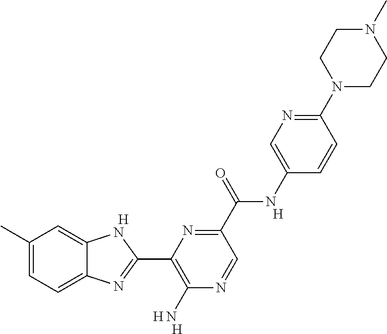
[H].C1(C)=CC=C2C(=C1)NC(C1=C(N)N=CC(C(NC3=CN=C(N4CCN(C)CC4)C=C3)=O)=N1)=N2.[H].[H].[H]
